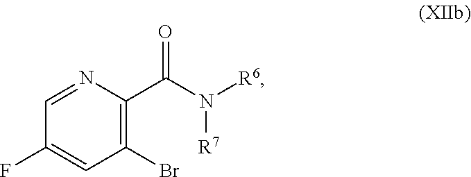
C1=NC(C(N([R6])[R7])=O)=C(Br)C=C1F
